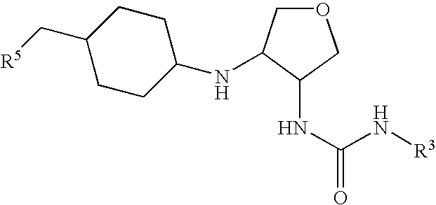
N(C(N[R3])=O)C1C(NC2CCC(C[R5])CC2)COC1
